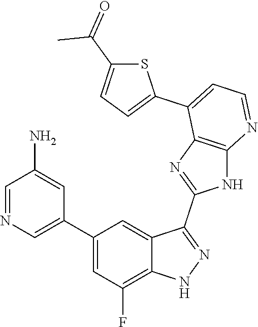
C1=NC=C(C2=CC(F)=C3C(=C2)C(C2=NC4=C(N2)N=CC=C4C2=CC=C(C(=O)C)S2)=NN3)C=C1N
